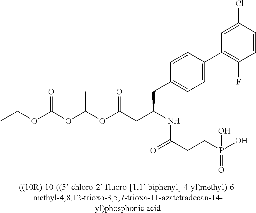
O(C(OC(OC(CC(NC(CCP(O)(=O)O)=O)CC1=CC=C(C2=C(F)C=CC(Cl)=C2)C=C1)=O)C)=O)CC
